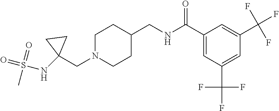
C1(CN2CCC(CNC(C3=CC(C(F)(F)F)=CC(C(F)(F)F)=C3)=O)CC2)(NS(=O)(=O)C)CC1
